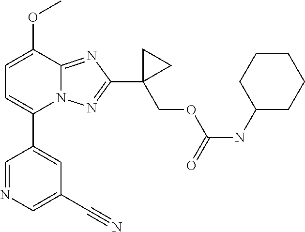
C1=C(C2=CC(C#N)=CN=C2)N2C(=NC(C3(COC(NC4CCCCC4)=O)CC3)=N2)C(OC)=C1
